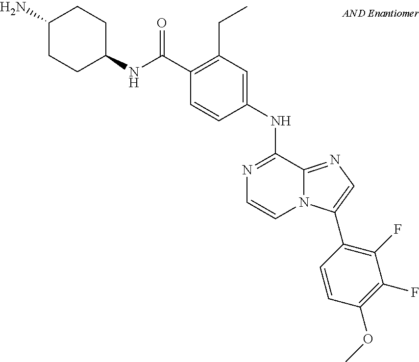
N1=C(NC2=CC(CC)=C(C(NC3CCC(N)CC3)=O)C=C2)C2=NC=C(C3=C(F)C(F)=C(OC)C=C3)N2C=C1
